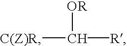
[C(Z)R]C([OR])[R]
